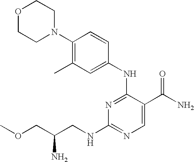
N1=C(NC2=CC(C)=C(N3CCOCC3)C=C2)C(C(N)=O)=CN=C1NCC(COC)N
